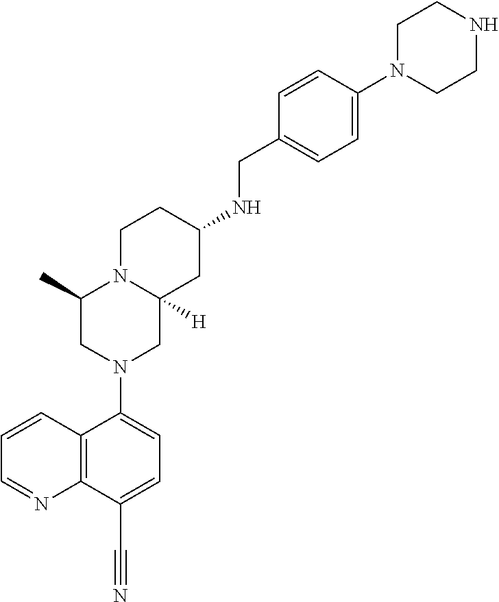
C12=C(C(C#N)=CC=C1N1CC3([H])N(C(C)C1)CCC(NCC1=CC=C(N4CCNCC4)C=C1)C3)N=CC=C2
